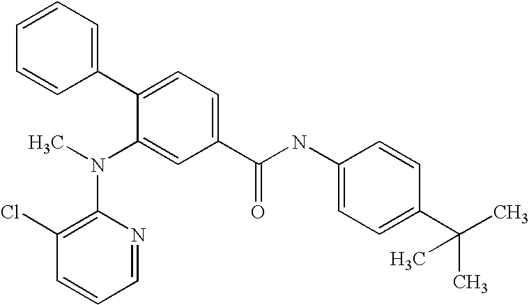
N(C1=CC(C(NC2=CC=C(C(C)(C)C)C=C2)=O)=CC=C1C1=CC=CC=C1)(C1=C(Cl)C=CC=N1)C
